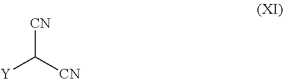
[CN]C([Y])[CN]
